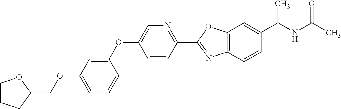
C1=C(OCC2OCCC2)C=C(OC2=CN=C(C3=NC4=C(O3)C=C(C(NC(C)=O)C)C=C4)C=C2)C=C1
